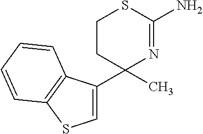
C1(C2=CSC3=C2C=CC=C3)(C)N=C(N)SCC1
